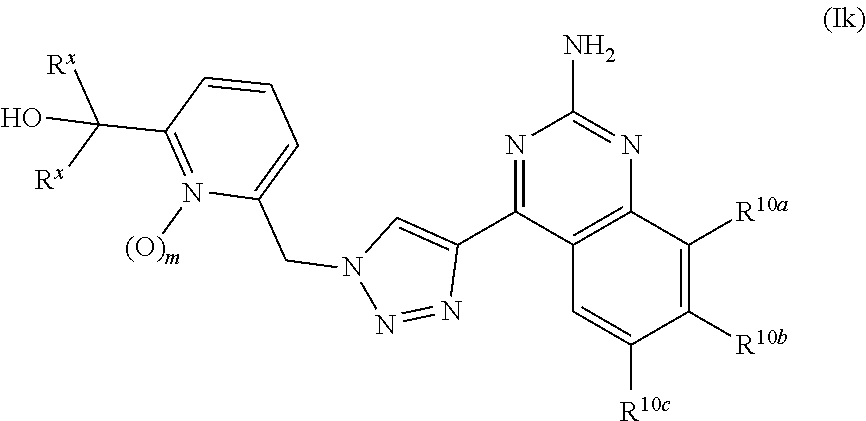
N1=C(C2=CN(CC3=CC=CC(C([Rx])([Rx])O)=N3[(O)m])N=N2)C2=C(N=C1N)C([R10a])=C([R10b])C([R10c])=C2
